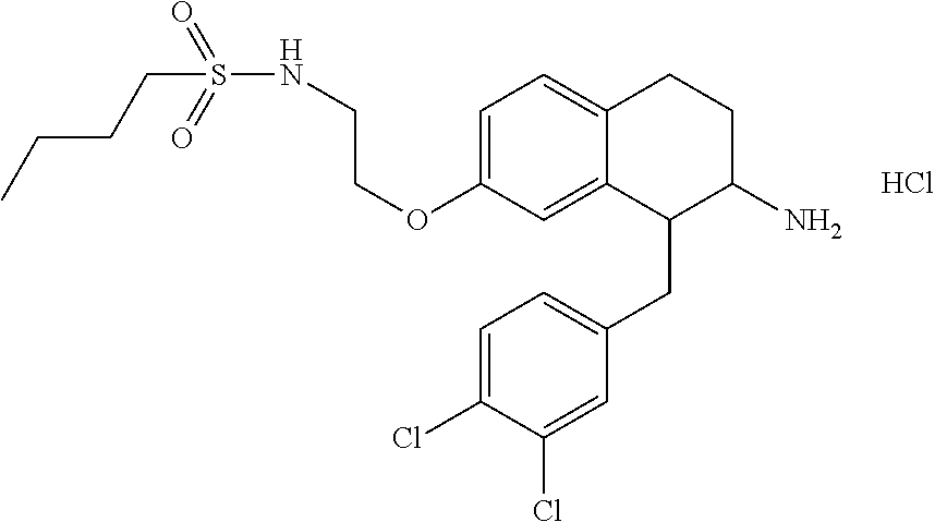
C1=C(OCCNS(=O)(=O)CCCC)C=C2C(=C1)CCC(N)C2CC1=CC=C(Cl)C(Cl)=C1.Cl
